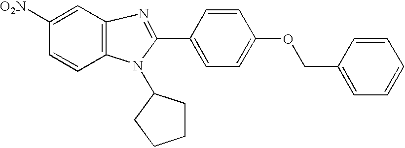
C1=CC2=C(C=C1[O2N])N=C(C1=CC=C(OCC3=CC=CC=C3)C=C1)N2C1CCCC1
